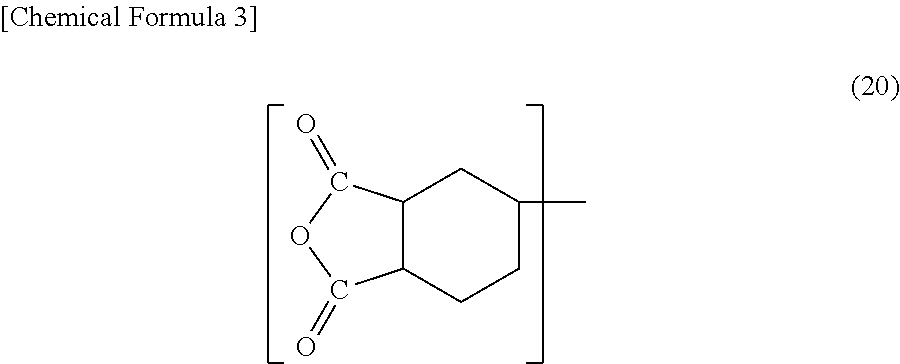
C12C(CCC(C)C1)C(=O)OC2=O
